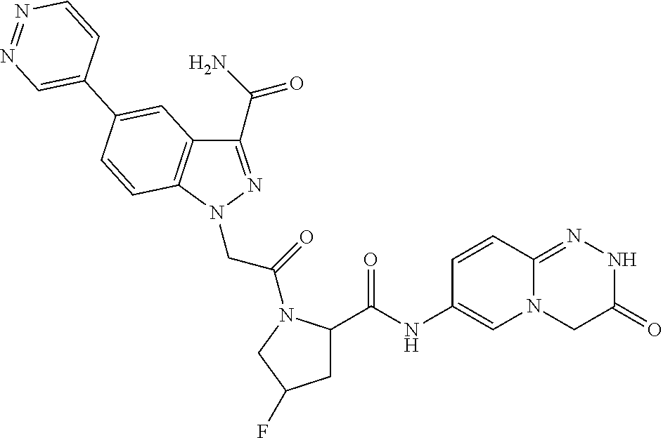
C1(NC(=O)C2CC(F)CN2C(CN2N=C(C(=O)N)C3=C2C=CC(C2=CN=NC=C2)=C3)=O)=CN2C(=NNC(=O)C2)C=C1
